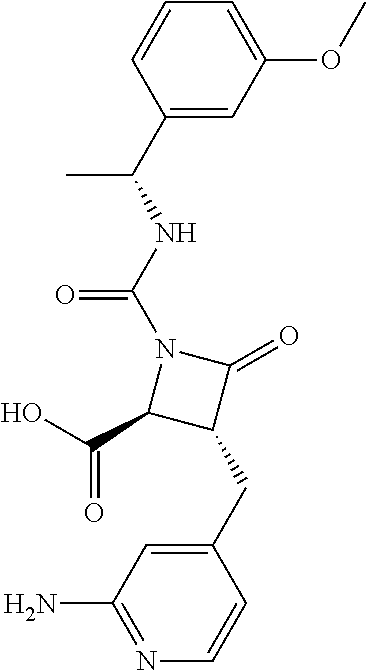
C1=CC(C(NC(N2C(C(O)=O)C(CC3=CC(N)=NC=C3)C2=O)=O)C)=CC(OC)=C1
